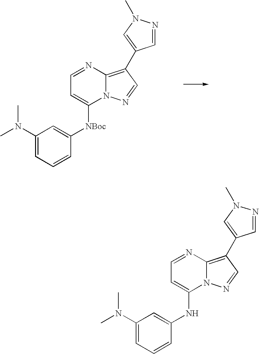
C1(N(C)C)=CC=CC([NBoc]C2=CC=NC3=C(C4=CN(C)N=C4)C=NN23)=C1.C1(N(C)C)=CC=CC(NC2=CC=NC3=C(C4=CN(C)N=C4)C=NN23)=C1
